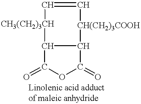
C12C(=O)OC(=O)C1[CH(CH2)3COOH]C=C[CH3(CH2)3CH]2
